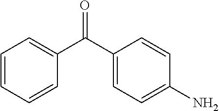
C1=CC=CC(C(C2=CC=C(N)C=C2)=O)=C1
